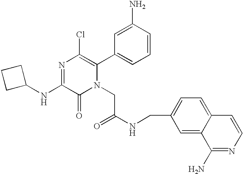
N1=C(NC2CCC2)C(=O)N(CC(NCC2=CC=C3C(=C2)C(N)=NC=C3)=O)C(C2=CC=CC(N)=C2)=C1Cl
